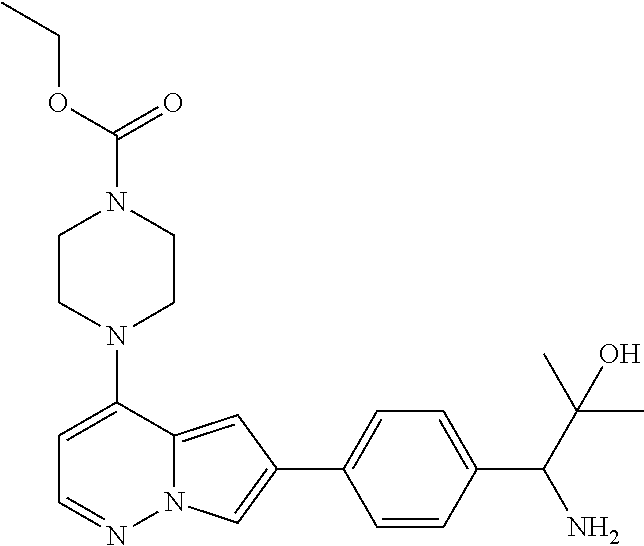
N1(C2=CC=NN3C2=CC(C2=CC=C(C(C(C)(C)O)N)C=C2)=C3)CCN(C(=O)OCC)CC1
